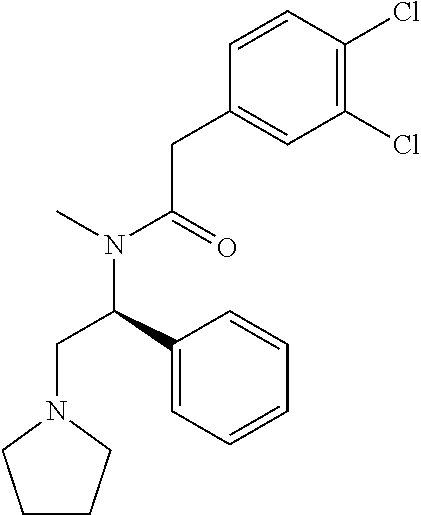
N(C(=O)CC1=CC(Cl)=C(Cl)C=C1)(C)C(C1=CC=CC=C1)CN1CCCC1
